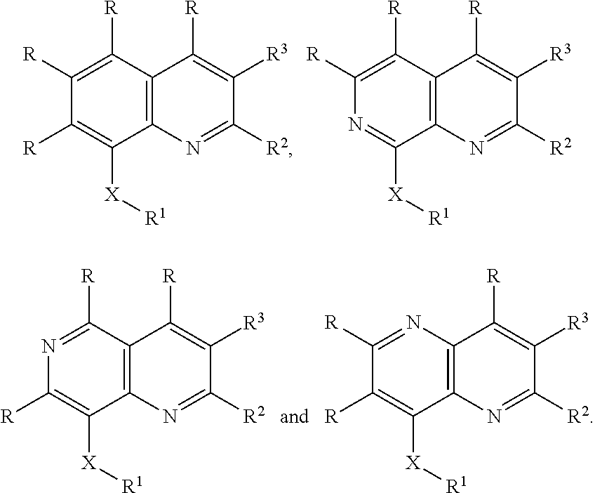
C1([R])=C([R])C([R])=C([X][R1])C2=C1C([R])=C([R3])C([R2])=N2.C1([R])=C([R])N=C([X][R1])C2=C1C([R])=C([R3])C([R2])=N2.C1([R])=NC([R])=C([X][R1])C2=C1C([R])=C([R3])C([R2])=N2.N1=C([R])C([R])=C([X][R1])C2=C1C([R])=C([R3])C([R2])=N2
